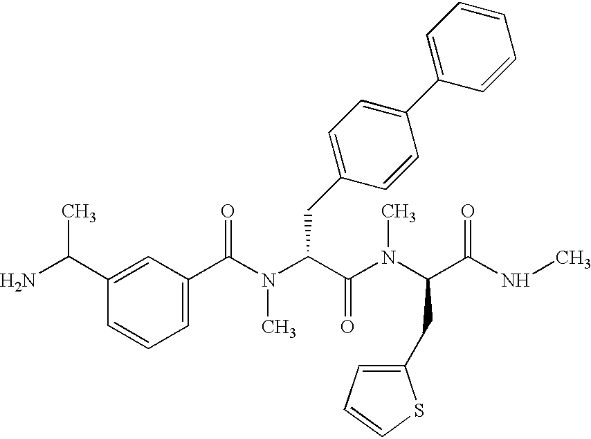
NC(C1=CC(C(N(C(C(N(C(C(NC)=O)CC2=CC=CS2)C)=O)CC2=CC=C(C3=CC=CC=C3)C=C2)C)=O)=CC=C1)C
